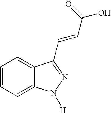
C1=CC=C2C(=C1)C(C=CC(=O)O)=NN2[H]
